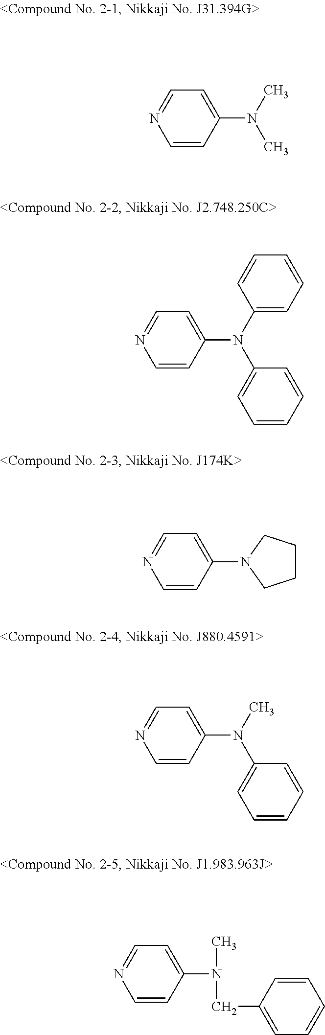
C1=C(N(C)C)C=CN=C1.C1=C(N(C2=CC=CC=C2)C2=CC=CC=C2)C=CN=C1.C1=C(N2CCCC2)C=CN=C1.C1=C(N(C)C2=CC=CC=C2)C=CN=C1.C1=C(N(C)CC2=CC=CC=C2)C=CN=C1
